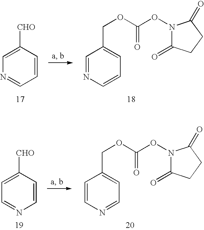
C1=CC([CHO])=CN=C1.C1=CN=CC(COC(ON2C(=O)CCC2=O)=O)=C1.C1=CC([CHO])=CC=N1.C1=NC=CC(COC(ON2C(=O)CCC2=O)=O)=C1
